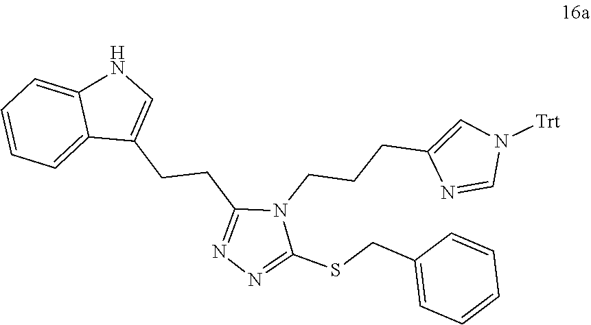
N1=C(SCC2=CC=CC=C2)N(CCCC2=CN([Trt])C=N2)C(CCC2=CNC3=CC=CC=C23)=N1
